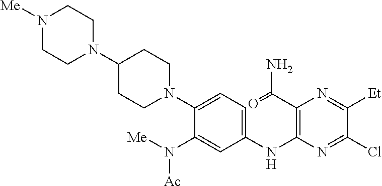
C1(N2CCC(N3CCN([Me])CC3)CC2)=CC=C(NC2=C(C(=O)N)N=C([Et])C(Cl)=N2)C=C1N([Me])[Ac]
